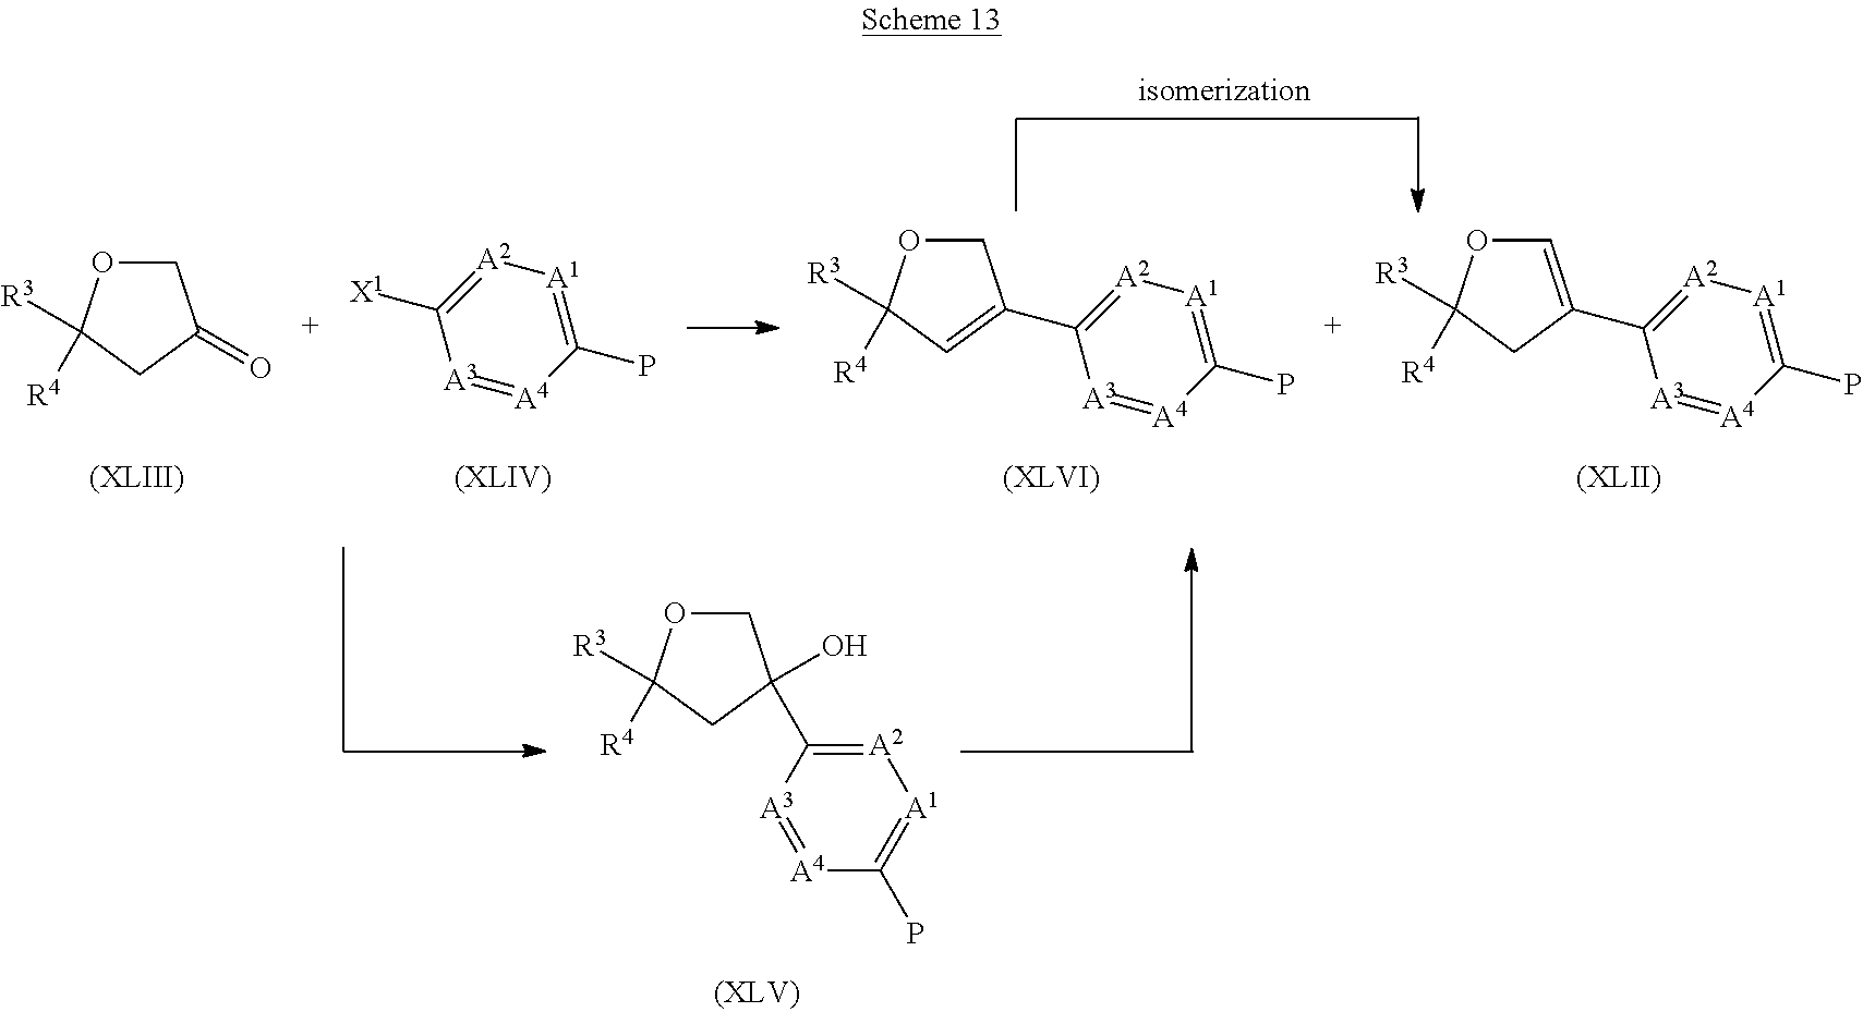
C1OC([R3])([R4])CC1=O.[A3]1=[A4]C(P)=[A1][A2]=C1[X1].[A3]1=[A4]C(P)=[A1][A2]=C1C1=CC([R4])([R3])OC1.[A3]1=[A4]C(P)=[A1][A2]=C1C1=COC([R4])([R3])C1.C1OC([R4])([R3])CC1(O)C1=[A2][A1]=C(P)[A4]=[A3]1
